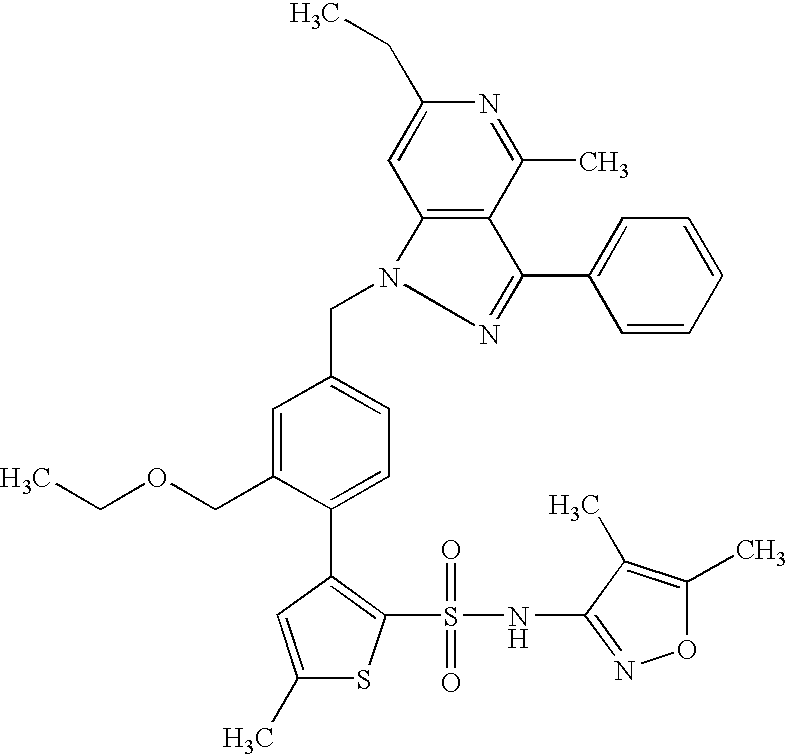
C(C1=CC=C(C2=C(S(=O)(=O)NC3=NOC(C)=C3C)SC(C)=C2)C(COCC)=C1)N1N=C(C2=CC=CC=C2)C2=C1C=C(CC)N=C2C
